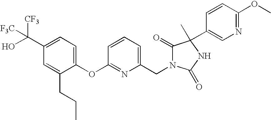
C1(C(O)([CF3])[F3C])=CC=C(OC2=NC(CN3C(=O)C(C)(C4=CN=C(OC)C=C4)NC3=O)=CC=C2)C(CCC)=C1
